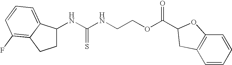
C1C(NC(=S)NCCOC(C2OC3=C(C=CC=C3)C2)=O)C2=CC=CC(F)=C2C1
